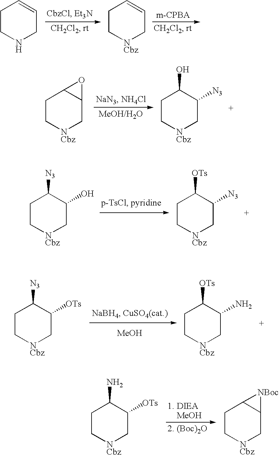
C1CNCC=C1.C1C[NCbz]CC=C1.C1C[NCbz]CC2C1O2.C1C[NCbz]CC([N3])C1O.C1C[NCbz]CC(O)C1[N3].C1C[NCbz]CC([N3])C1[OTs].C1C[NCbz]CC([OTs])C1[N3].[MeOH].C1C[NCbz]CC(N)C1[OTs].C1C[NCbz]CC([OTs])C1N.C1C[NCbz]CC2C1[NBoc]2
